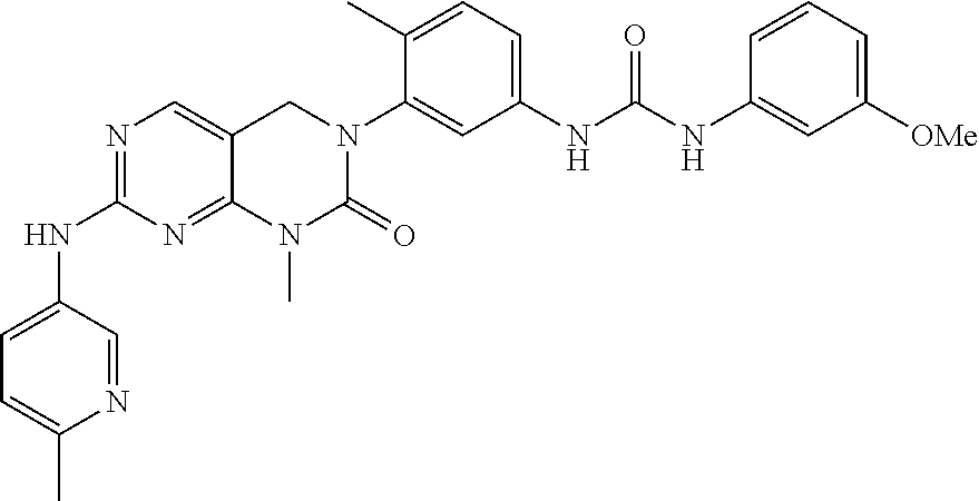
N1=C(NC2=CC=C(C)N=C2)N=C2C(=C1)CN(C1=CC(NC(NC3=CC([OMe])=CC=C3)=O)=CC=C1C)C(=O)N2C
